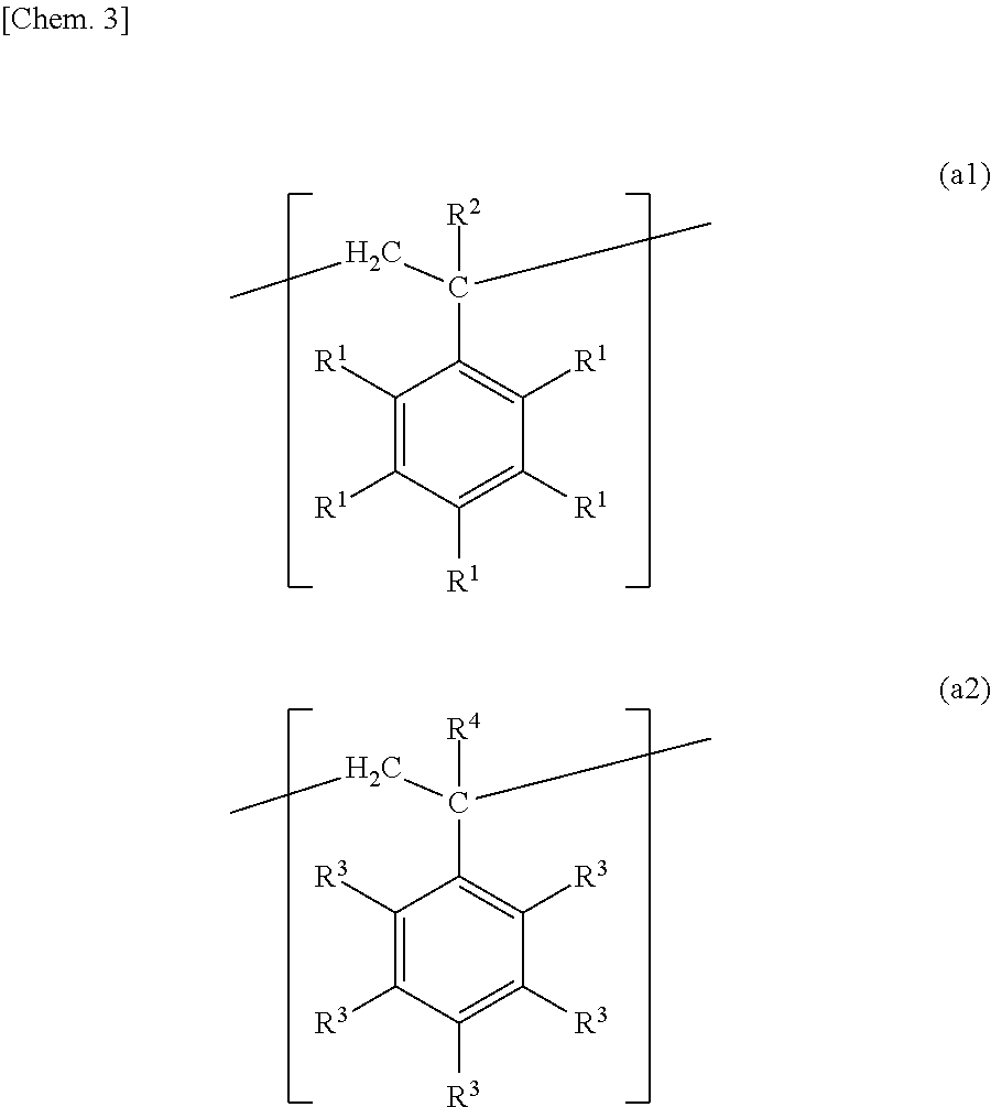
C1([R1])=C([R1])C([R1])=C([R1])C([R1])=C1C([R2])(CC)C.C1([R3])=C([R3])C([R3])=C([R3])C([R3])=C1C([R4])(CC)C
